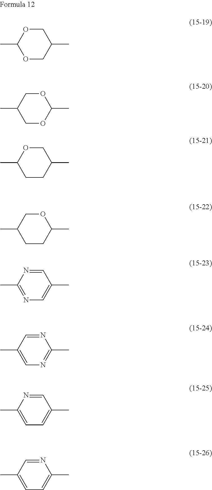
O1CC(C)COC1C.O1CC(C)COC1C.C1CC(C)COC1C.C1CC(C)COC1C.C1=NC(C)=NC=C1C.C1=NC(C)=NC=C1C.C1=NC(C)=CC=C1C.C1=NC(C)=CC=C1C
